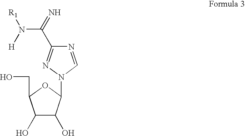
C1(O)C(O)C(N2N=C(C(=N)N([R1])[H])N=C2)OC1CO
